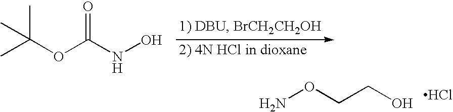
NOCCO.Cl.CC(OC(NO)=O)(C)C
